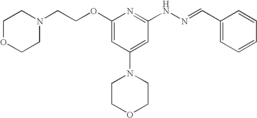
N1(CCOC2=CC(N3CCOCC3)=CC(NN=CC3=CC=CC=C3)=N2)CCOCC1
